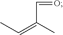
C(=O)C(=CC)C
